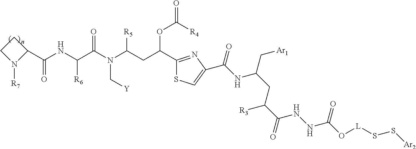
C1CN([R7])C1C(NC(C(N(C(CC(OC([R4])=O)C1=NC(C(NC(CC([R3])C(NNC(O[L]SS[Ar2])=O)=O)C[Ar1])=O)=CS1)[R5])C[Y])=O)[R6])=O
